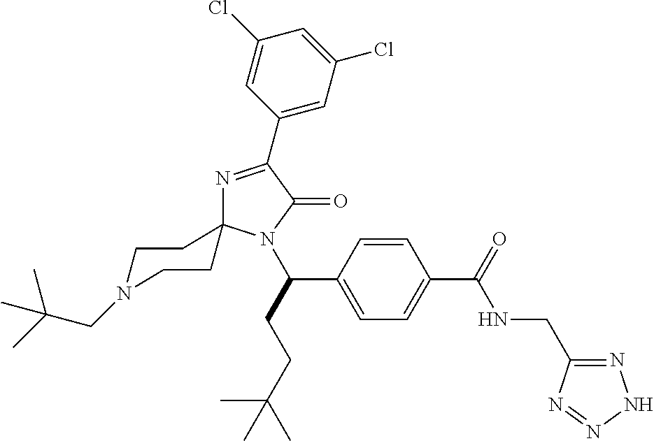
N1=C(C2=CC(Cl)=CC(Cl)=C2)C(=O)N(C(C2=CC=C(C(NCC3=NNN=N3)=O)C=C2)CCC(C)(C)C)C12CCN(CC(C)(C)C)CC2
